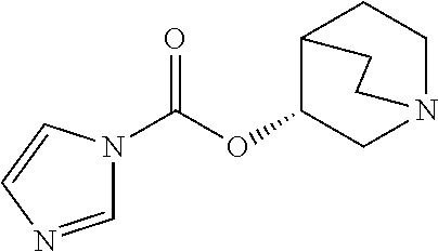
C1=NC=CN1C(OC1C2CCN(C1)CC2)=O
